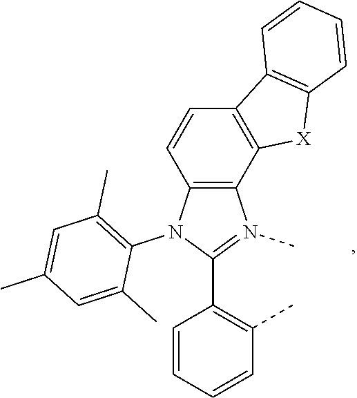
C12=C(N(C3=C(C)C=C(C)C=C3C)C(C3=C(C)C=CC=C3)=N1C)C=CC1=C2[X]C2=C1C=CC=C2
